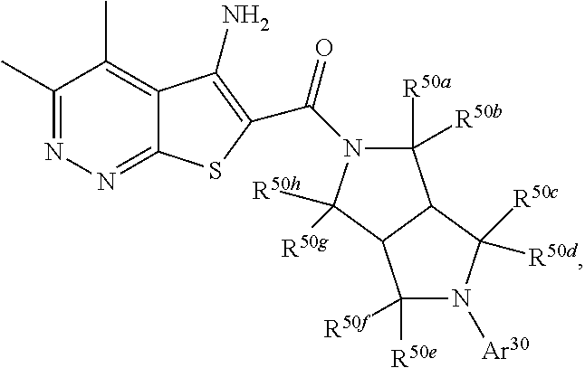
C1(C)=NN=C2C(=C1C)C(N)=C(C(=O)N1C([R50a])([R50b])C3C([R50d])([R50c])N([Ar30])C([R50e])([R50f])C3C1([R50h])[R50g])S2
